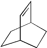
C1CC2C=CC1CC2
